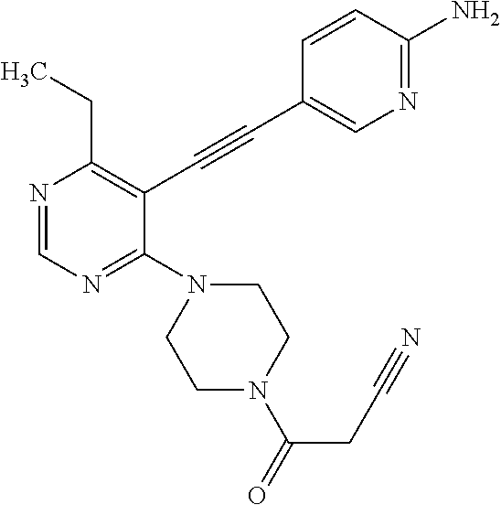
N1=CN=C(N2CCN(C(=O)CC#N)CC2)C(C#CC2=CN=C(N)C=C2)=C1CC
